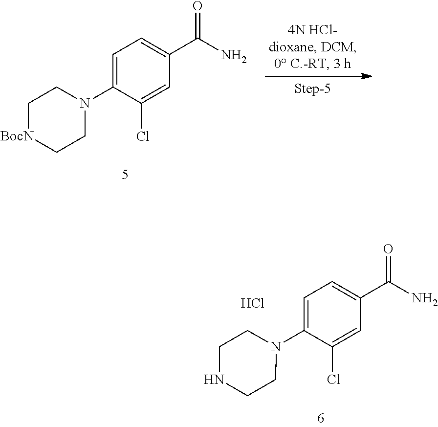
C1=C(N2CC[BocN]CC2)C(Cl)=CC(C(N)=O)=C1.C1=C(N2CCNCC2)C(Cl)=CC(C(N)=O)=C1.Cl
